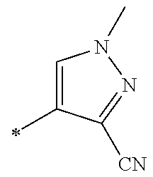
C1=C(C)C([CN])=NN1C
